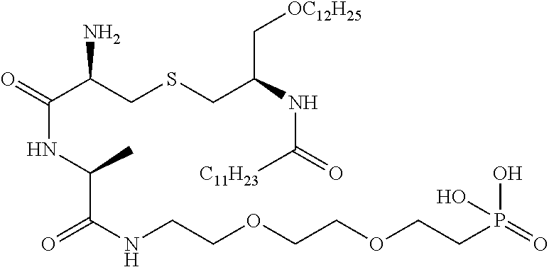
O=C(C(CSCC(NC(=O)[C11H23])C[OC12H25])N)NC(C(NCCOCCOCCP(=O)(O)O)=O)C
